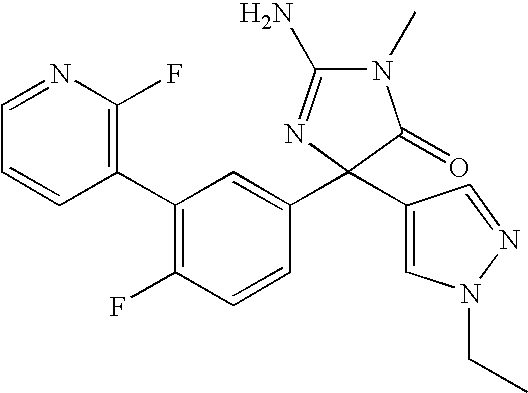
C1(C2=C(F)C=CC(C3(C4=CN(CC)N=C4)N=C(N)N(C)C3=O)=C2)=C(F)N=CC=C1
